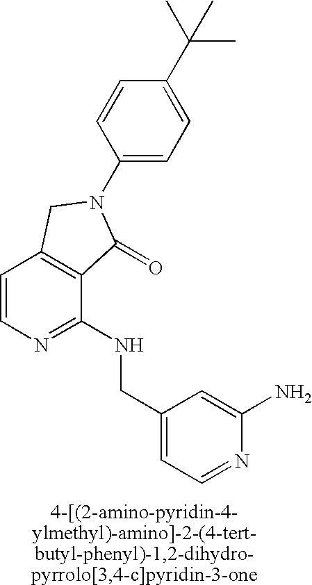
C1=CN=C(NCC2=CC=NC(N)=C2)C2=C1CN(C1=CC=C(C(C)(C)C)C=C1)C2=O
